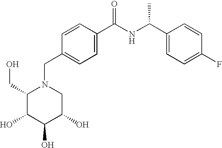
C1(CO)C(O)C(O)C(O)CN1CC1=CC=C(C(NC(C2=CC=C(F)C=C2)C)=O)C=C1
